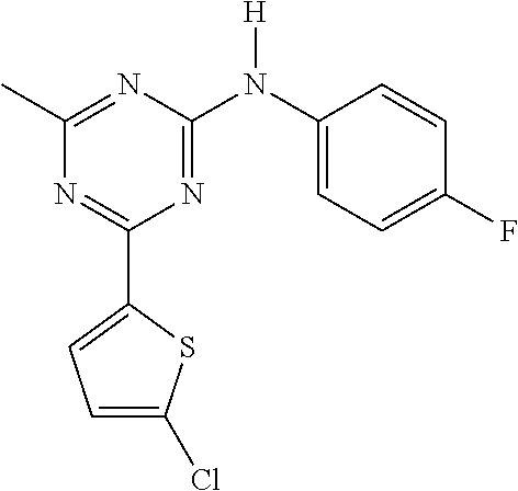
C1(C2=CC=C(Cl)S2)=NC(C)=NC(N(C2=CC=C(F)C=C2)[H])=N1
